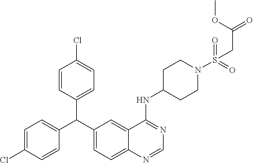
C1=C(Cl)C=CC(C(C2=CC=C3C(=C2)C(NC2CCN(S(=O)(=O)CC(=O)OC)CC2)=NC=N3)C2=CC=C(Cl)C=C2)=C1
